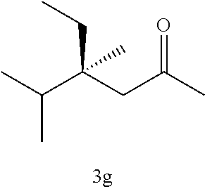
C(C(CC(C)=O)(CC)C)(C)C
